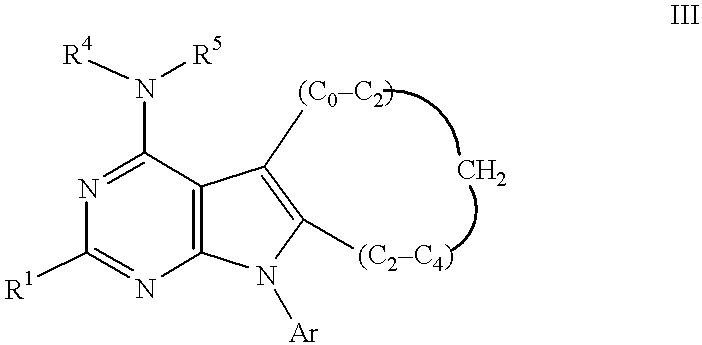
C1([R1])=NC2=C(C(N([R4])[R5])=N1)C([(C0C2)])=C([(C2C4)])N2[Ar]
